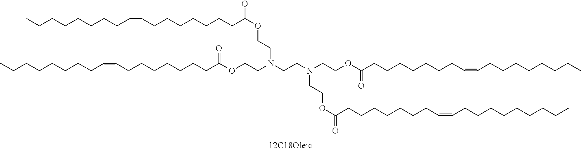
C(CCCCCC)CC=CCCCCCCCC(OCCN(CCOC(CCCCCCCC=CCCCCCCCC)=O)CCN(CCOC(CCCCCCCC=CCCCCCCCC)=O)CCOC(CCCCCCCC=CCCCCCCCCC)=O)=O
